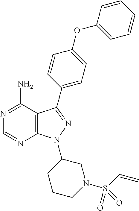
N1=C(N)C2=C(N=C1)N(C1CCCN(S(C=C)(=O)=O)C1)N=C2C1=CC=C(OC2=CC=CC=C2)C=C1
